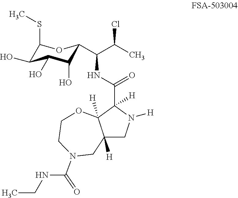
C1(SC)C(O)C(O)C(O)C(C(C(C)Cl)NC(C2([H])C3([H])C([H])(CN2[H])CN(C(NCC)=O)CCO3)=O)O1
